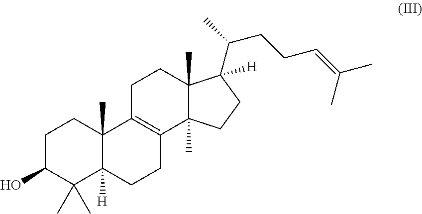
C1C(O)C(C)(C)C2([H])C(C)(C1)C1=C(CC2)C2(C)C(C)(CC1)C(C(C)CCC=C(C)C)([H])CC2
